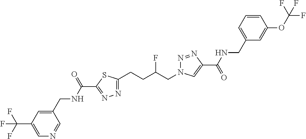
C1(C(NCC2=CC(C(F)(F)F)=CN=C2)=O)=NN=C(CCC(CN2N=NC(C(=O)NCC3=CC=CC(OC(F)(F)F)=C3)=C2)F)S1
